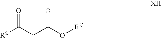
[R2]C(CC(O[RC])=O)=O
